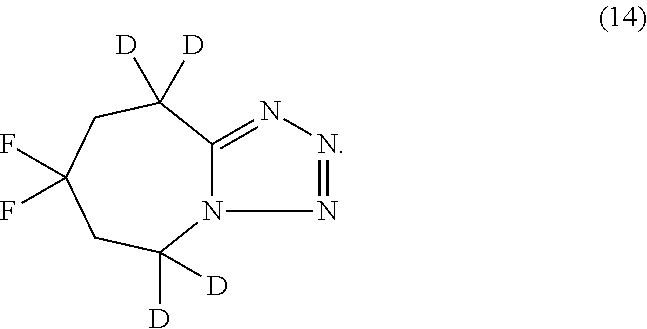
N12C(=NN=N1)C([D])([D])CC(F)(F)CC2([D])[D]
